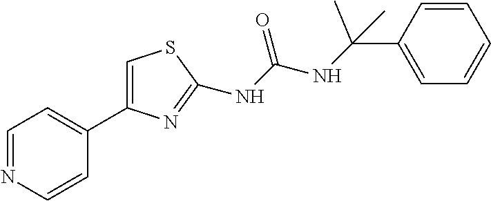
C1=NC=CC(C2=CSC(NC(NC(C3=CC=CC=C3)(C)C)=O)=N2)=C1
